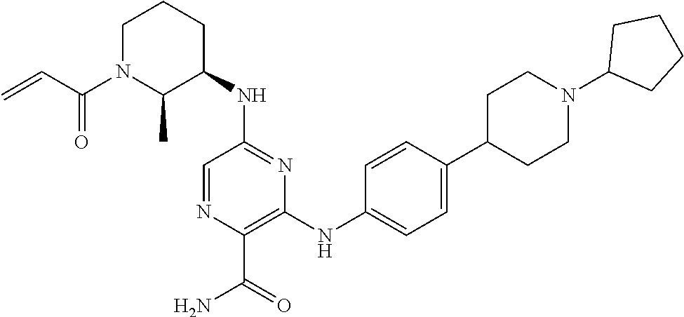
C1(NC2=NC(NC3=CC=C(C4CCN(C5CCCC5)CC4)C=C3)=C(C(=O)N)N=C2)CCCN(C(C=C)=O)C1C
